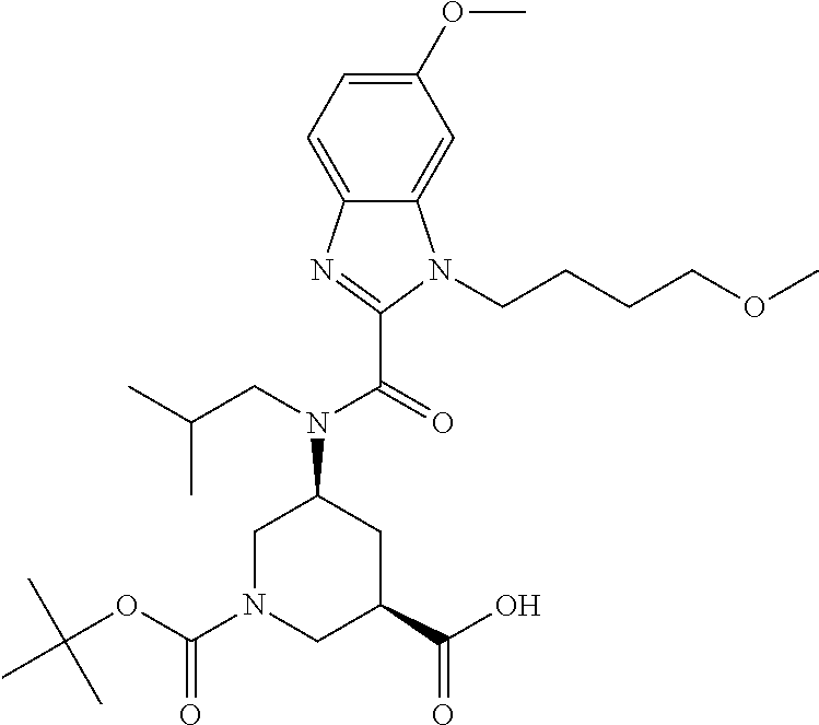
C1(OC)=CC=C2C(=C1)N(CCCCOC)C(C(=O)N(CC(C)C)C1CN(C(OC(C)(C)C)=O)CC(C(O)=O)C1)=N2
